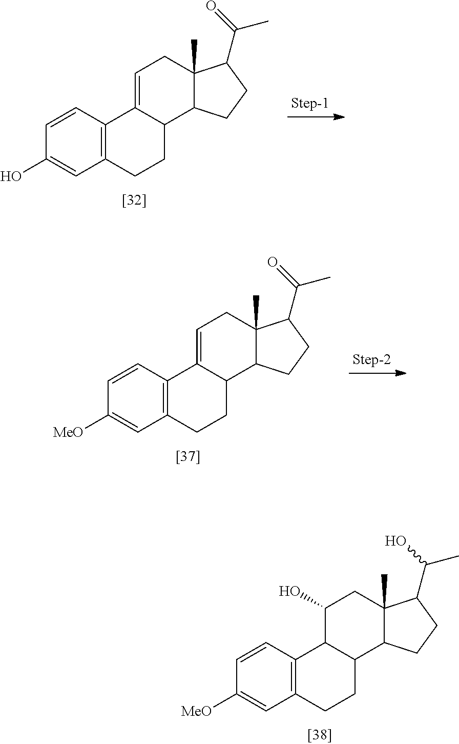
C12=C(CCC3C1=CCC1(C)C3CCC1C(=O)C)C=C(O)C=C2.C12=C(CCC3C1=CCC1(C)C3CCC1C(=O)C)C=C([MeO])C=C2.C12=C(CCC3C1C(O)CC1(C)C3CCC1C(O)C)C=C([MeO])C=C2
